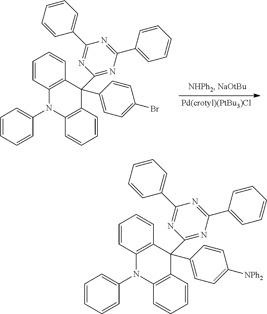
C1=CC2=C(C=C1)C(C1=CC=C(Br)C=C1)(C1=NC(C3=CC=CC=C3)=NC(C3=CC=CC=C3)=N1)C1=C(N2C2=CC=CC=C2)C=CC=C1.C1=CC2=C(C=C1)C(C1=CC=C([NPh2])C=C1)(C1=NC(C3=CC=CC=C3)=NC(C3=CC=CC=C3)=N1)C1=C(N2C2=CC=CC=C2)C=CC=C1
